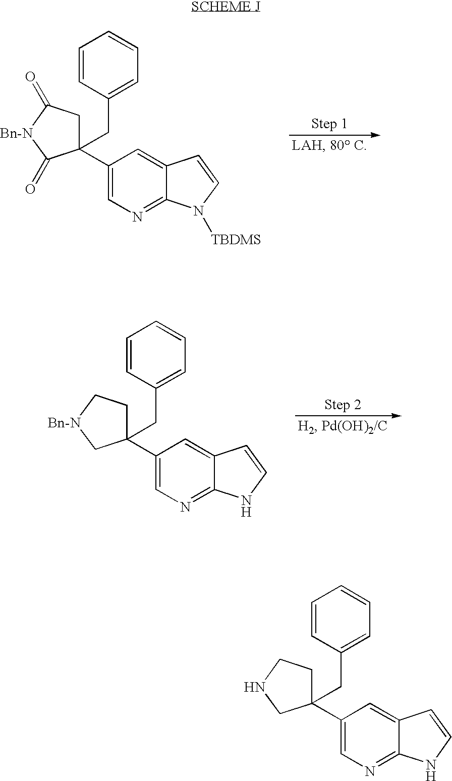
C1(C2(CC3=CC=CC=C3)CC(=O)[Bn-N]C2=O)=CN=C2C(=C1)C=CN2[TBDMS].C1(C2(CC3=CC=CC=C3)CC[Bn-N]C2)=CN=C2C(=C1)C=CN2.C1(C2(CC3=CC=CC=C3)CCNC2)=CN=C2C(=C1)C=CN2
